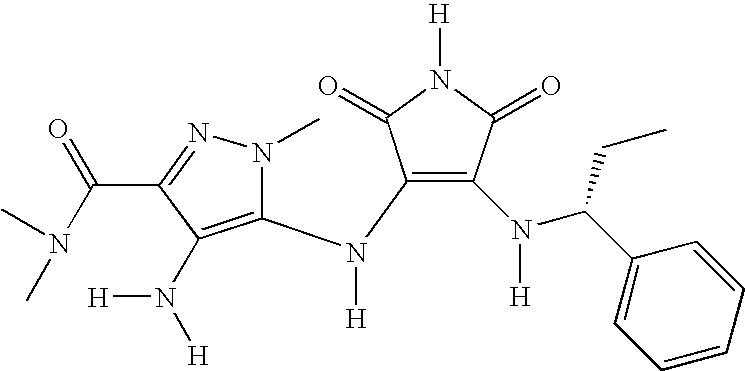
[H]N(C1=C(N(C(C2=CC=CC=C2)CC)[H])C(=O)N([H])C1=O)C1=C(N([H])[H])C(C(N(C)C)=O)=NN1C
